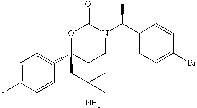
C1=C(F)C=CC(C2(CC(N)(C)C)CCN(C(C3=CC=C(Br)C=C3)C)C(=O)O2)=C1
